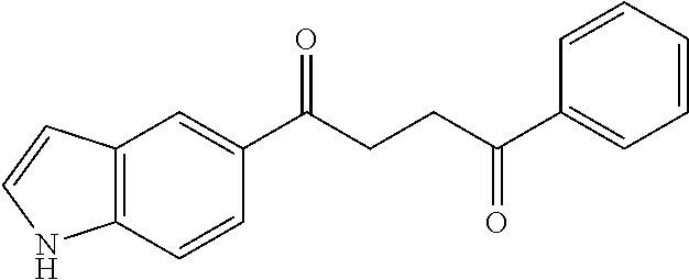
C12=C(C=CC(C(CCC(C3=CC=CC=C3)=O)=O)=C1)NC=C2
